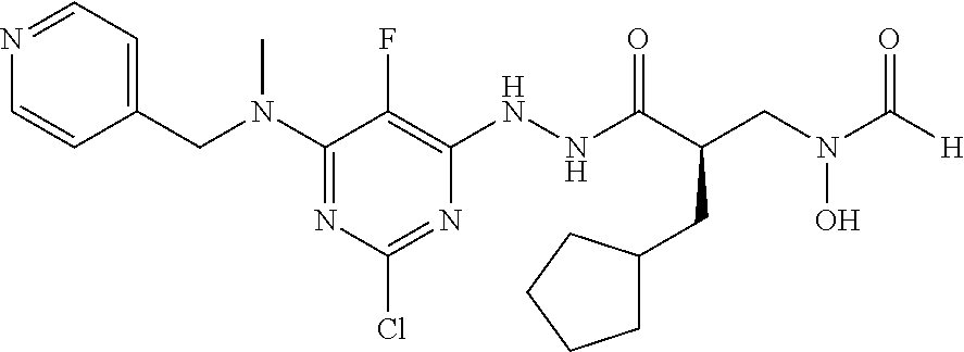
N(C)(C1=NC(Cl)=NC(NNC(C(CN(C([H])=O)O)CC2CCCC2)=O)=C1F)CC1=CC=NC=C1
